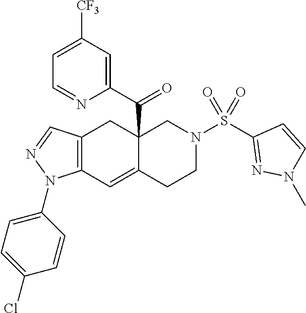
C12=C(C=C3C(C(C4=CC([CF3])=CC=N4)=O)(C1)CN(S(C1=NN(C)C=C1)(=O)=O)CC3)N(C1=CC=C(Cl)C=C1)N=C2
